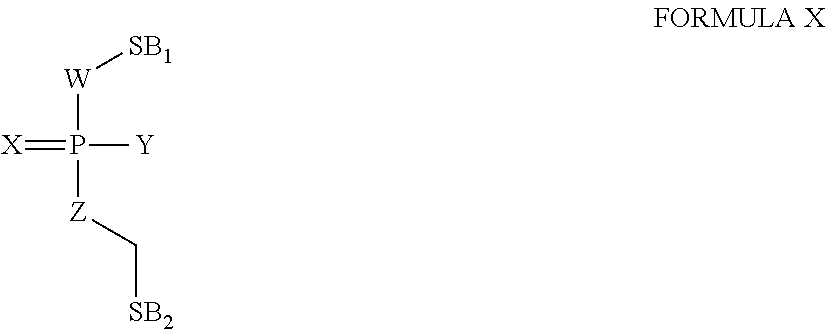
[X]=P([Y])([W][SB1])[Z]C[SB2]
